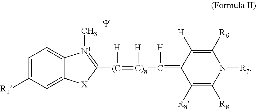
C1=C([R1])C=C2C(=C1)[N+](C)=C([(C]([H])=[C)n]([H])C([H])=C1C([R8])=C([R8])N([R7])C([R6])=C1[H])[X]2.[Y]
